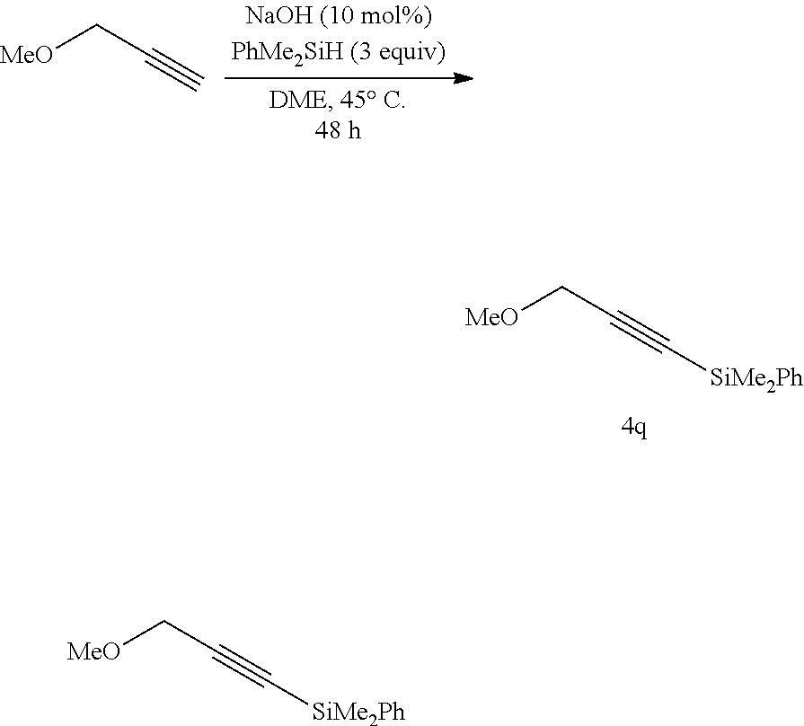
[MeO]CC#C[SiMe2Ph].[MeO]CC#C.[MeO]CC#C[SiMe2Ph]
